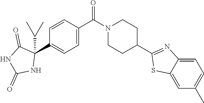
C1=CC(C(N2CCC(C3=NC4=CC=C(C)C=C4S3)CC2)=O)=CC=C1C1(C(C)C)C(=O)NC(=O)N1
